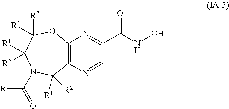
C12=C(N=CC(C(N[OH])=O)=N1)C([R1])([R2])N(C([R])=O)C([R2])([R1])C([R1])([R2])O2
